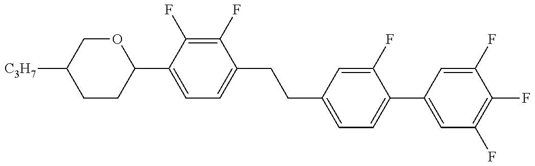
C1CC(C2=CC=C(CCC3=CC=C(C4=CC(F)=C(F)C(F)=C4)C(F)=C3)C(F)=C2F)OCC1[C3H7]
